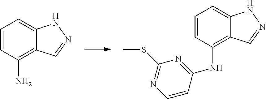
C1=CC(N)=C2C(=C1)NN=C2.C1=CC(NC2=NC(SC)=NC=C2)=C2C(=C1)NN=C2
